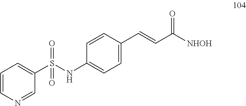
S(=O)(NC1=CC=C(C=CC([NHOH])=O)C=C1)(=O)C1=CC=CN=C1
